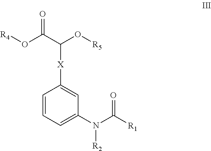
C1=C([X]C(O[R5])C(O[R4])=O)C=CC=C1N(C([R1])=O)[R2]
